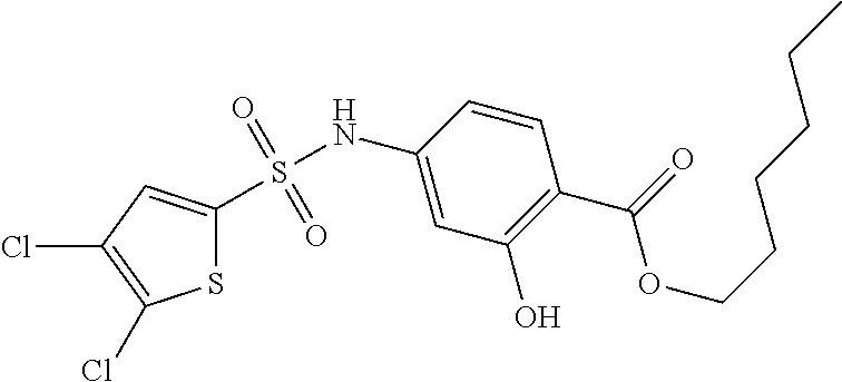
S1C(S(NC2=CC(O)=C(C(=O)OCCCCCC)C=C2)(=O)=O)=CC(Cl)=C1Cl
